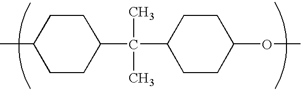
CC1CCC(C(C2CCC(OC)CC2)(C)C)CC1
